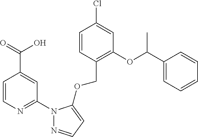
C1=CC(COC2=CC=NN2C2=NC=CC(C(O)=O)=C2)=C(OC(C2=CC=CC=C2)C)C=C1Cl
